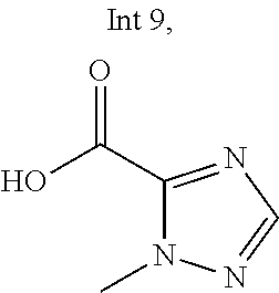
O=C(O)C1=NC=NN1C
